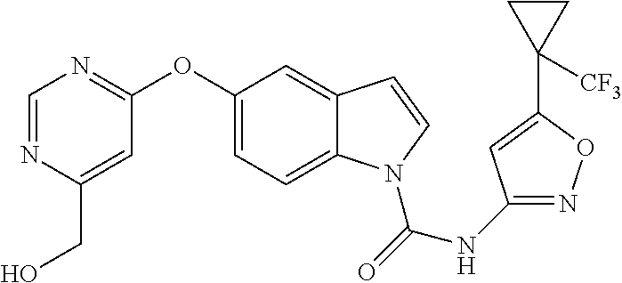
C1=NC(CO)=CC(OC2=CC=C3C(=C2)C=CN3C(=O)NC2=NOC(C3([CF3])CC3)=C2)=N1
